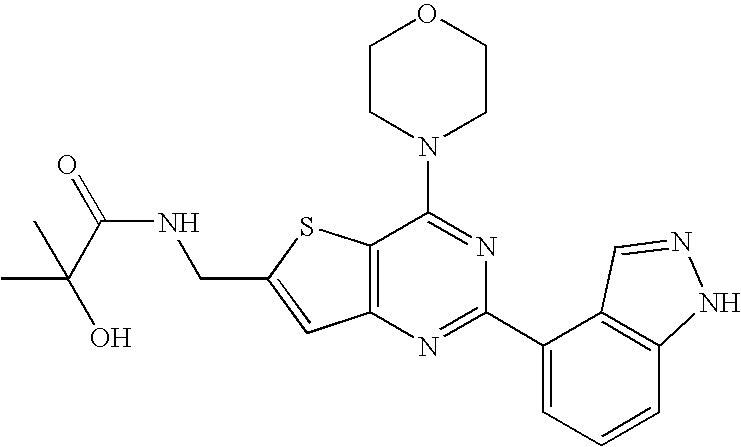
C1CN(C2=NC(C3=CC=CC4=C3C=NN4)=NC3=C2SC(CNC(=O)C(O)(C)C)=C3)CCO1
